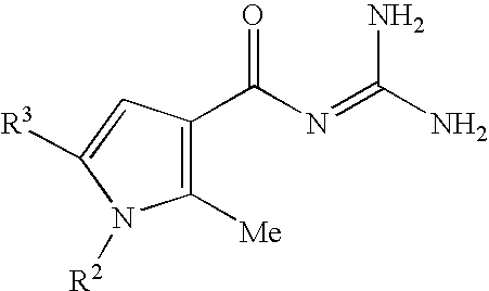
C1([Me])=C(C(N=C(N)N)=O)C=C([R3])N1[R2]
